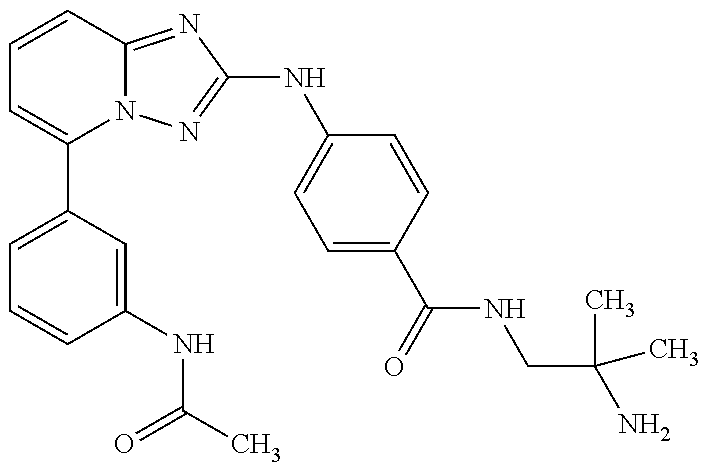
C1=C(C2=CC=CC3=NC(NC4=CC=C(C(=O)NCC(N)(C)C)C=C4)=NN23)C=C(NC(C)=O)C=C1
